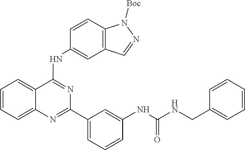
C1=CC=C2C(=C1)C(NC1=CC3=C(C=C1)N([Boc])N=C3)=NC(C1=CC=CC(NC(NCC3=CC=CC=C3)=O)=C1)=N2
